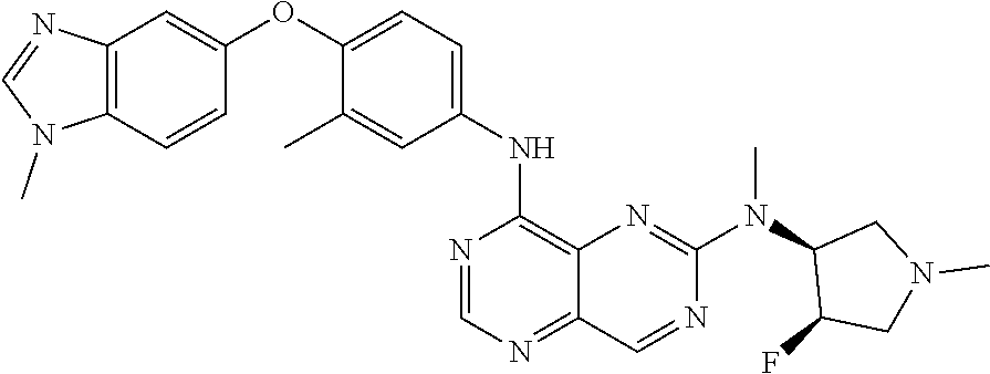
C12=C(C=CC(OC3=CC=C(NC4=C5C(=NC=N4)C=NC(N(C4C(F)CN(C)C4)C)=N5)C=C3C)=C1)N(C)C=N2
